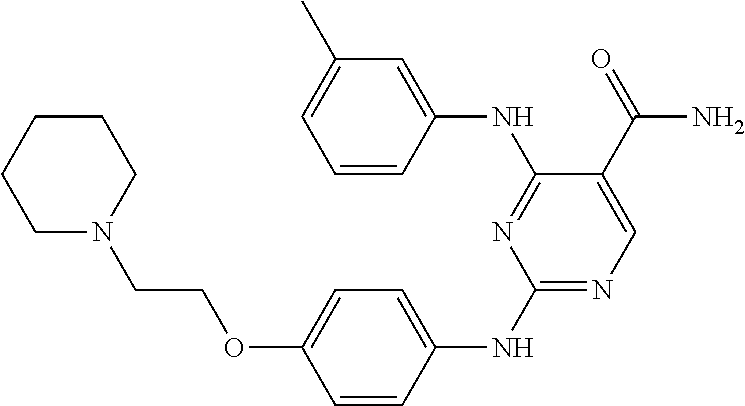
C1(NC2=CC=C(OCCN3CCCCC3)C=C2)=NC=C(C(=O)N)C(NC2=CC(C)=CC=C2)=N1
